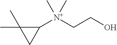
C1(C)(C)CC1[N+](CCO)(C)C
